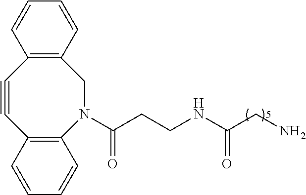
C1#CC2=C(N(C(CCNC(CN)=O)=O)CC3=C1C=CC=C3)C=CC=C2
